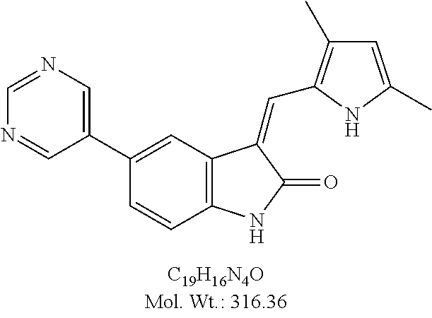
C1(C2=CC3=C(C=C2)NC(=O)C3=CC2=C(C)C=C(C)N2)=CN=CN=C1
